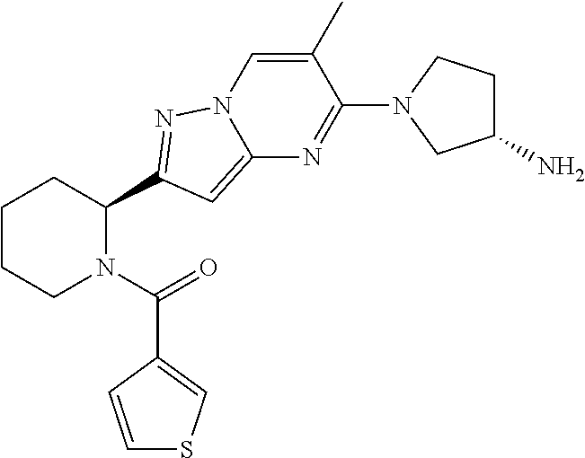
C1CCN(C(=O)C2=CSC=C2)C(C2=NN3C=C(C)C(N4CC(N)CC4)=NC3=C2)C1
